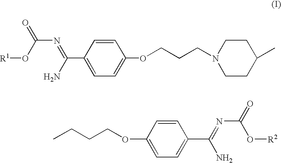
C(COC1=CC=C(C(N)=NC(O[R2])=O)C=C1)CC.[R1]OC(N=C(C1=CC=C(OCCCN2CCC(C)CC2)C=C1)N)=O
